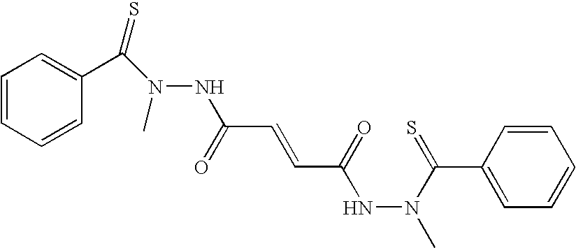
C1=CC=CC(C(N(C)NC(C=CC(NN(C)C(=S)C2=CC=CC=C2)=O)=O)=S)=C1
